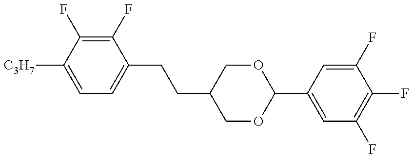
C1=C([C3H7])C(F)=C(F)C(CCC2COC(C3=CC(F)=C(F)C(F)=C3)OC2)=C1
